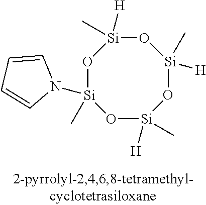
O1[Si](C)([H])O[Si](C)(N2C=CC=C2)O[Si]([H])(C)O[Si]1(C)[H]
